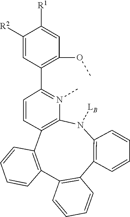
[LB]N1C2=C(C3=C(C4=C(C5=C1N(C)=C(C1=C(OC)C=C([R1])C([R2])=C1)C=C5)C=CC=C4)C=CC=C3)C=CC=C2
